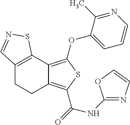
C12=C(OC3=CC=CN=C3C)SC(C(=O)NC3=NC=CO3)=C1CCC1=C2SN=C1
